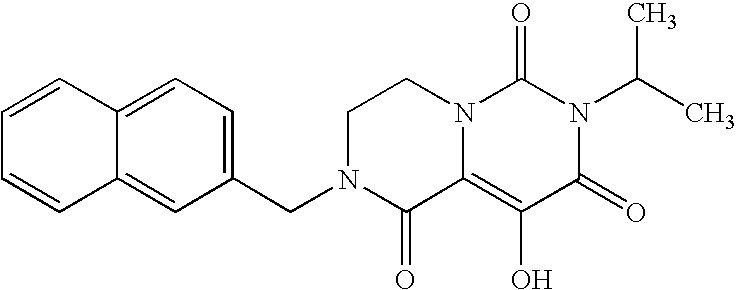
C12=CC=C(CN3C(=O)C4=C(O)C(=O)N(C(C)C)C(=O)N4CC3)C=C1C=CC=C2
